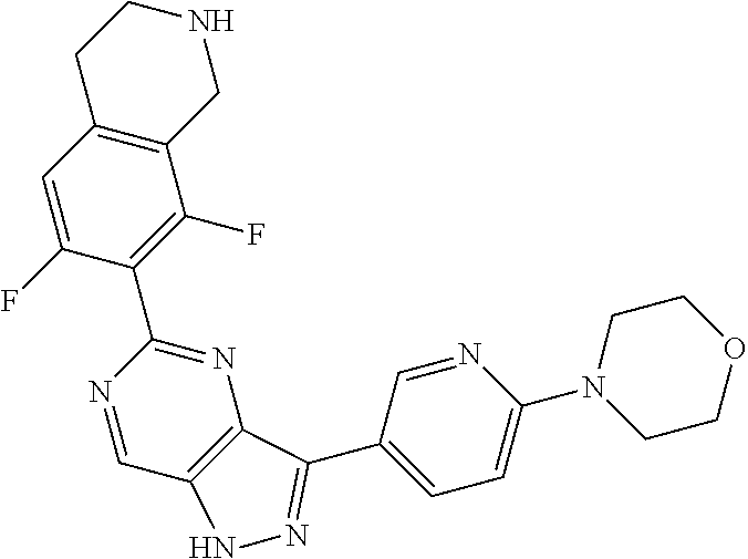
C12=C(C=C(F)C(C3=NC4=C(C=N3)NN=C4C3=CC=C(N4CCOCC4)N=C3)=C1F)CCNC2
